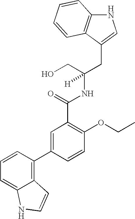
N1C2=C(C(CC(NC(C3=C(OCC)C=CC(C4=C5C(=CC=C4)NC=C5)=C3)=O)(CO)[H])=C1)C=CC=C2
